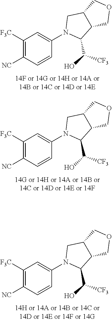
C1([F3C])=C([NC])C=CC(N2C(C([CF3])O)C3C(C2)COC3)=C1.C1([F3C])=C([NC])C=CC(N2C(C([CF3])O)C3C(C2)COC3)=C1.C1([F3C])=C([NC])C=CC(N2C(C([CF3])O)C3C(C2)COC3)=C1
